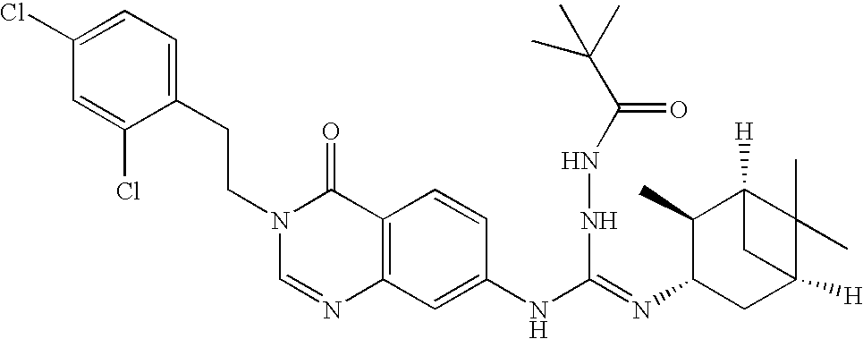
C1(CCN2C=NC3=C(C2=O)C=CC(NC(=NC2C(C)C4([H])C(C)(C)C([H])(C2)C4)NNC(C(C)(C)C)=O)=C3)=CC=C(Cl)C=C1Cl
